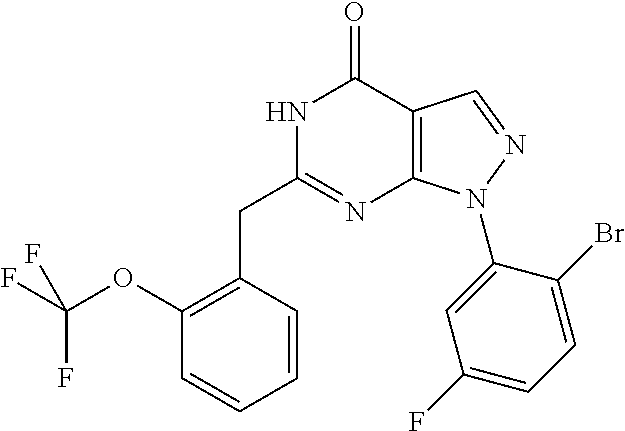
N1C(CC2=C(OC(F)(F)F)C=CC=C2)=NC2=C(C1=O)C=NN2C1=CC(F)=CC=C1Br
